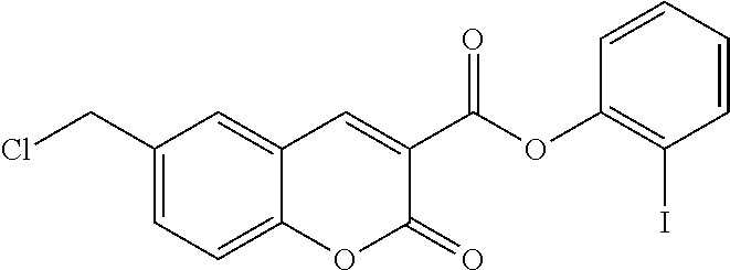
C1(CCl)=CC=C2C(=C1)C=C(C(OC1=C(I)C=CC=C1)=O)C(=O)O2
